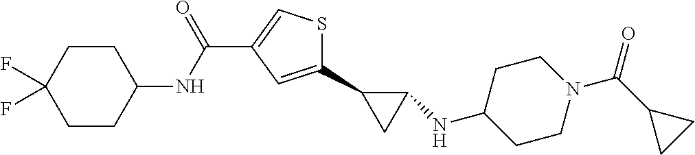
O=C(C1=CSC(C2CC2NC2CCN(C(C3CC3)=O)CC2)=C1)NC1CCC(F)(F)CC1
